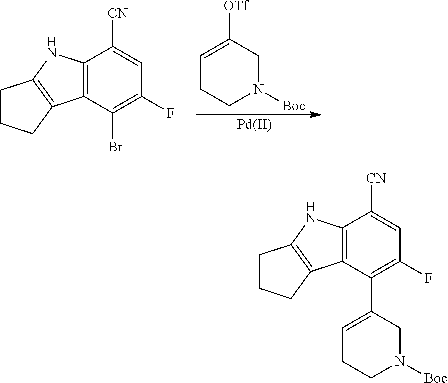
C12=C(C(Br)=C(F)C=C1[CN])C1=C(N2)CCC1.C1=C([OTf])CN([Boc])CC1.[Pd].C12=C(C(C3=CCCN([Boc])C3)=C(F)C=C1[CN])C1=C(N2)CCC1
